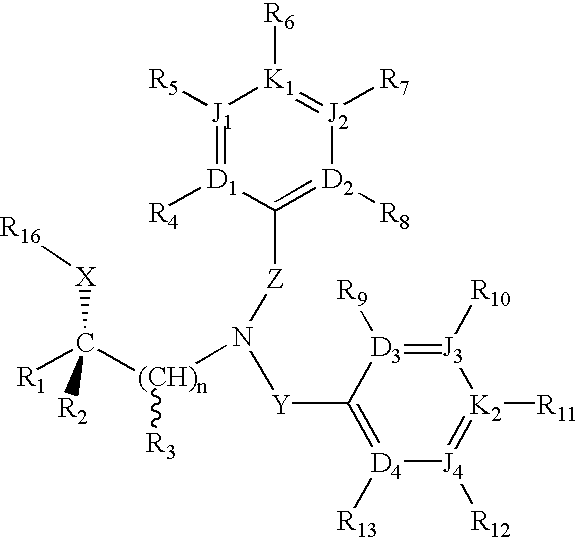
[J1]1([R5])=[D1]([R4])C([Z]N([Y]C2=[D4]([R13])[J4]([R12])=[K2]([R11])[J3]([R10])=[D3]2[R9])[(CH)n](C([X][R16])([R1])[R2])[R3])=[D2]([R8])[J2]([R7])=[K1]1[R6]
